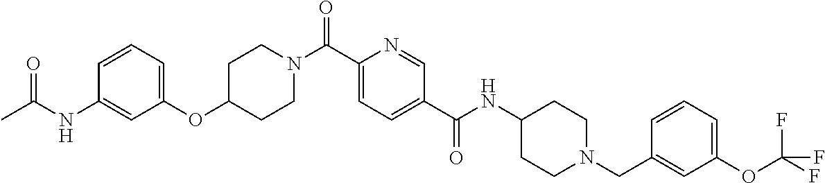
C1CN(C(C2=CC=C(C(=O)NC3CCN(CC4=CC(OC(F)(F)F)=CC=C4)CC3)C=N2)=O)CCC1OC1=CC=CC(NC(=O)C)=C1
